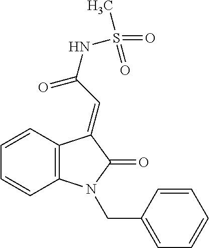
C12=C(N(CC3=CC=CC=C3)C(=O)C1=CC(=O)NS(C)(=O)=O)C=CC=C2
